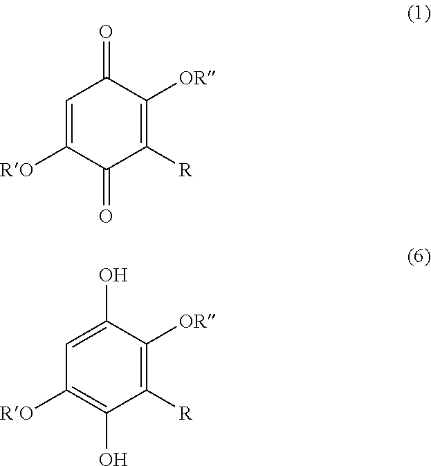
C1=C([RO])C(=O)C([R])=C([OR])C1=O.C1=C(O)C([OR])=C([R])C(O)=C1[RO]
